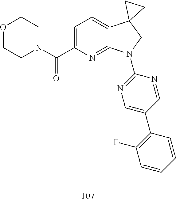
C1=C(C(=O)N2CCOCC2)N=C2C(=C1)C1(CN2C2=NC=C(C3=C(F)C=CC=C3)C=N2)CC1
